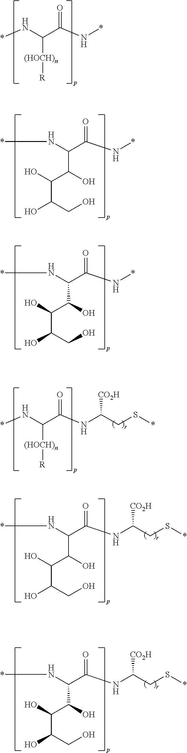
*NC(C(N*)=O)[(HOCH)n][R].*NC(C(N*)=O)C(C(C(CO)O)O)O.*NC(C(N*)=O)C(C(C(CO)O)O)O.*NC(C(NC(CS*)[CO2H])=O)[(HOCH)n][R].*NC(C(NC(CS*)[CO2H])=O)C(C(C(CO)O)O)O.*NC(C(NC(CS*)[CO2H])=O)C(C(C(CO)O)O)O
